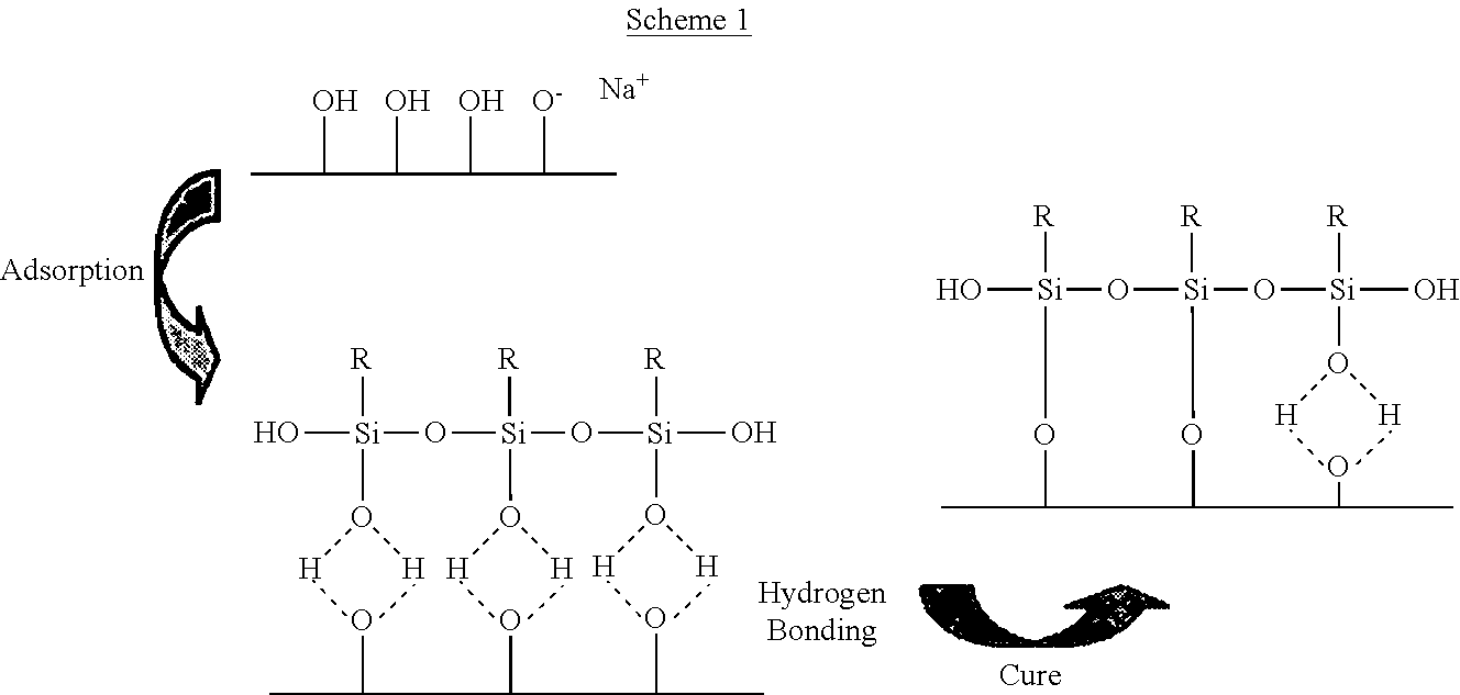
CC(O)C(O)C(O)C([O-])C.[Na].CC(O)C(O)C(O)C.[Si](O)(O[Si](O[Si](O([H])[H])(O)[R])([R])O([H])[H])([R])O([H])[H].CC1O[Si](O)([R])O[Si](O[Si](O([H])[H])(O)[R])([R])OC1C(O)C
